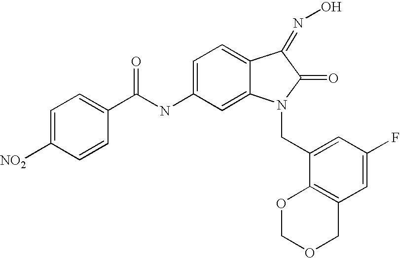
C1=C([NO2])C=CC(C(NC2=CC=C3C(=C2)N(CC2=CC(F)=CC4=C2OCOC4)C(=O)C3=NO)=O)=C1
